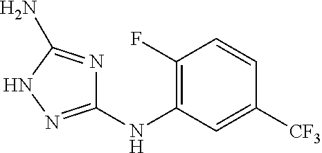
C1(F)=C(NC2=NNC(N)=N2)C=C([CF3])C=C1
